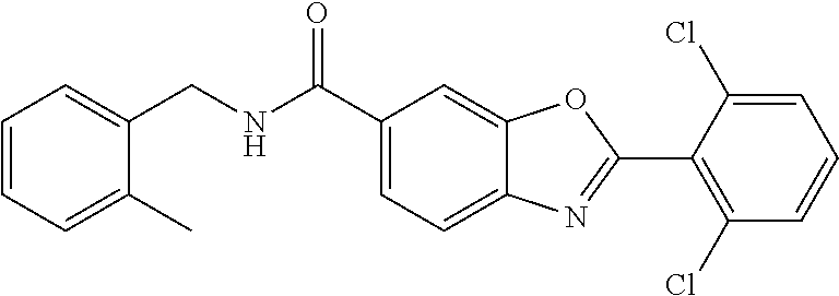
C1(C(NCC2=CC=CC=C2C)=O)=CC=C2C(=C1)OC(C1=C(Cl)C=CC=C1Cl)=N2
